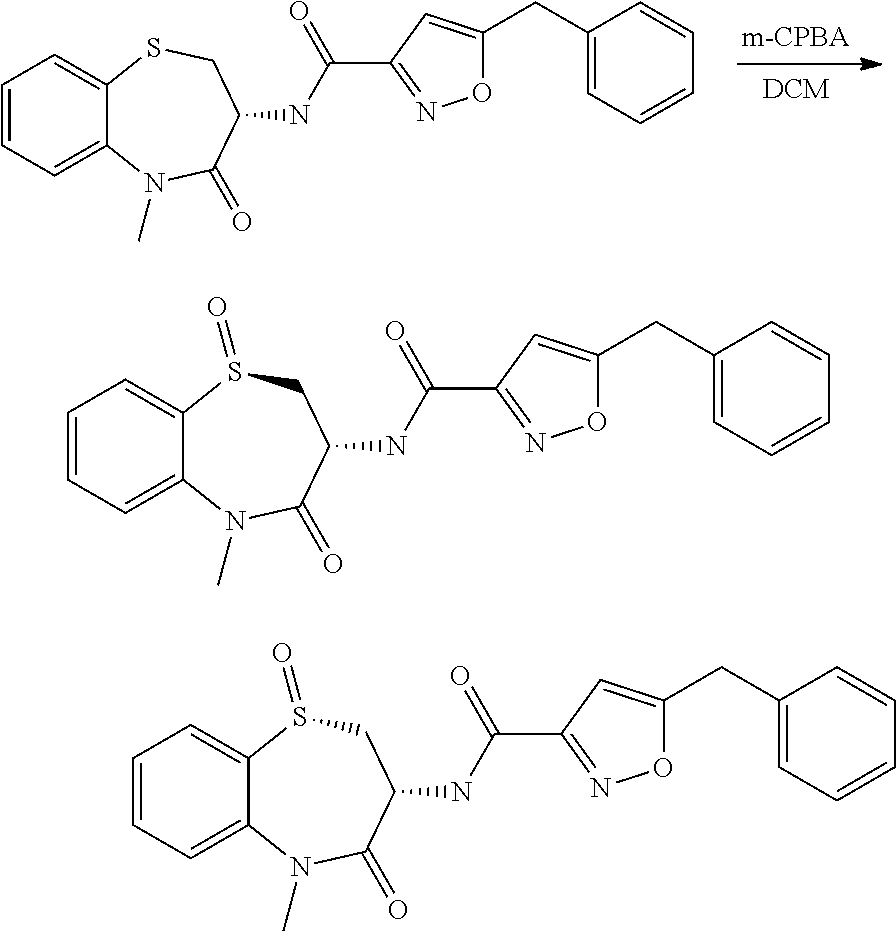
O1C(CC2=CC=CC=C2)=CC(C(=O)NC2C(=O)N(C)C3=CC=CC=C3SC2)=N1.O1C(CC2=CC=CC=C2)=CC(C(=O)NC2C(=O)N(C)C3=CC=CC=C3S(=O)C2)=N1.O1C(CC2=CC=CC=C2)=CC(C(=O)NC2C(=O)N(C)C3=CC=CC=C3S(=O)C2)=N1
